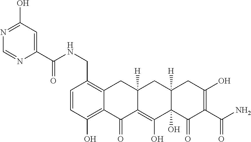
C1=CC(O)=C2C(=C1CNC(C1=CC(O)=NC=N1)=O)CC1([H])C(=C(O)C3(O)C([H])(C1)CC(O)=C(C(N)=O)C3=O)C2=O
